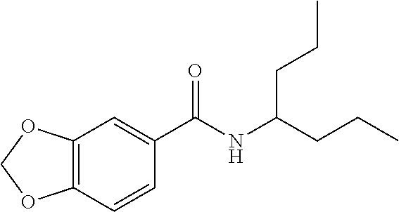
C1(C(NC(CCC)CCC)=O)=CC2=C(C=C1)OCO2
